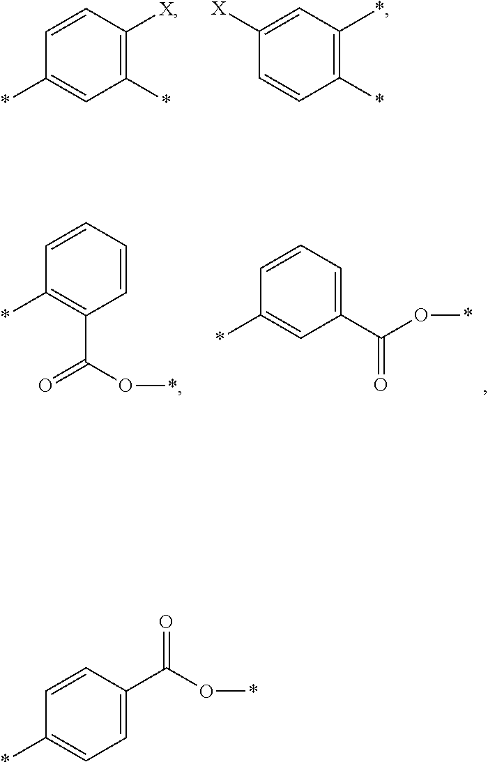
C1=CC(*)=CC(*)=C1[X].C1=C([X])C=CC(*)=C1*.C1=CC(*)=CC(C(=O)O*)=C1.C1=CC(*)=C(C(=O)O*)C=C1.C1=CC(*)=CC=C1C(=O)O*
